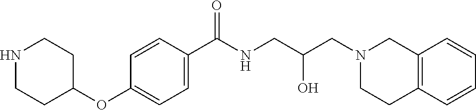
C1=CC(C(NCC(CN2CCC3=C(C2)C=CC=C3)O)=O)=CC=C1OC1CCNCC1
